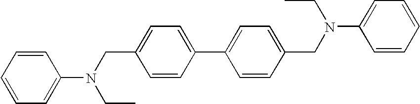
C1=CC=CC=C1N(CC)CC1=CC=C(C2=CC=C(CN(CC)C3=CC=CC=C3)C=C2)C=C1
